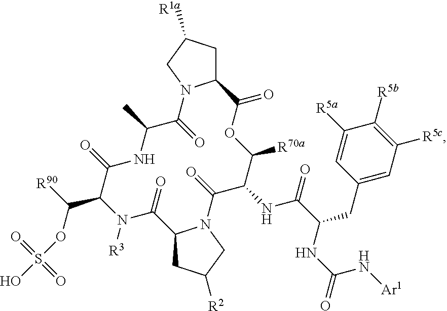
C12CC([R1a])CN1C(=O)C(C)NC(=O)C(C(OS(=O)(=O)O)[R90])N([R3])C(=O)C1CC([R2])CN1C(=O)C(NC(C(NC(N[Ar1])=O)CC1=CC([R5c])=C([R5b])C([R5a])=C1)=O)C([R70a])OC2=O
